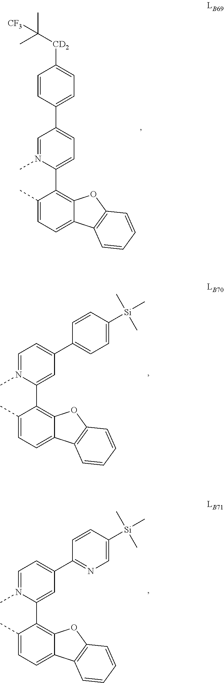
C1=N(C)C(C2=C3C(=CC=C2C)C2=C(O3)C=CC=C2)=CC=C1C1=CC=C([CD2]C(C)(C)[CF3])C=C1.C1=N(C)C(C2=C3C(=CC=C2C)C2=C(O3)C=CC=C2)=CC(C2=CC=C([Si](C)(C)C)C=C2)=C1.C1=N(C)C(C2=C3C(=CC=C2C)C2=C(O3)C=CC=C2)=CC(C2=NC=C([Si](C)(C)C)C=C2)=C1
